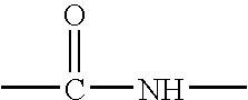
O=C(C)NC
